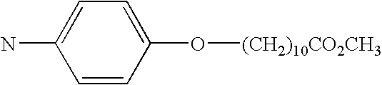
C1=C(N)C=CC(O[(CH2)10CO2CH3])=C1
